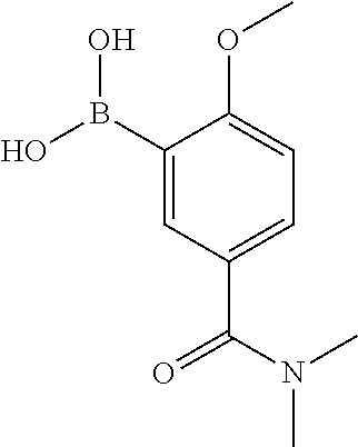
C1(B(O)O)=CC(C(=O)N(C)C)=CC=C1OC
